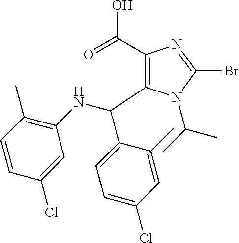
C1(C(=O)O)=C(C(NC2=C(C)C=CC(Cl)=C2)C2=CC=C(Cl)C=C2C)N(C(C)C)C(Br)=N1
